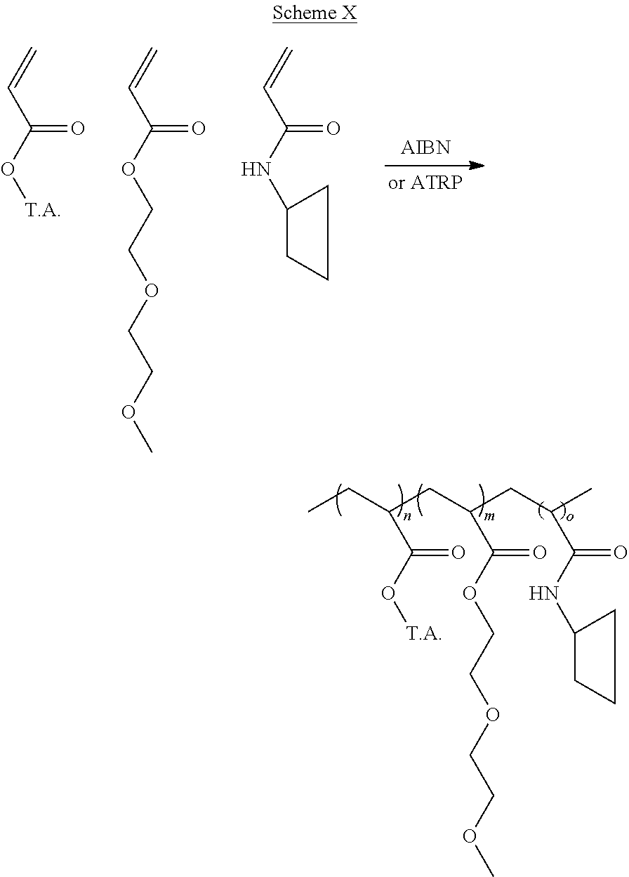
C=CC(O[T.A])=O.C=CC(OCCOCCOC)=O.C=CC(NC1CCC1)=O.C(C(O[T.A])=O)(CC)CC(C(OCCOCCOC)=O)CC(C(NC1CCC1)=O)C
